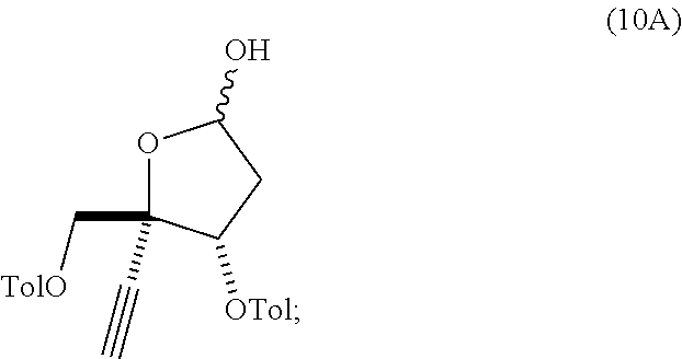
O1C(C[TolO])(C#C)C([OTol])CC1O
